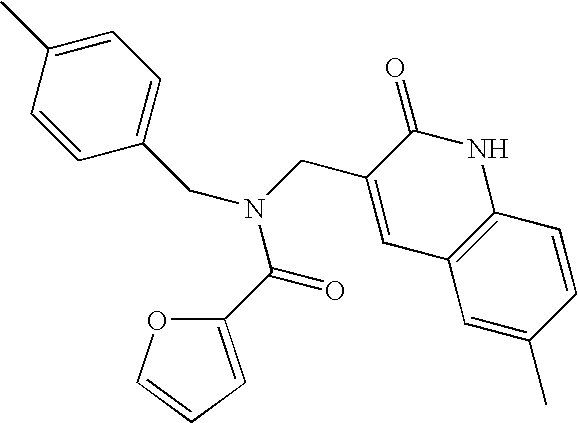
C(N(C(C1=CC=CO1)=O)CC1=CC2=C(NC1=O)C=CC(C)=C2)C1=CC=C(C)C=C1
